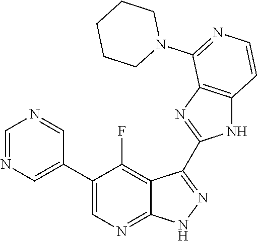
C1=NC=C(C2=CN=C3C(=C2F)C(C2=NC4=C(N2)C=CN=C4N2CCCCC2)=N[N H]3)C=N1
